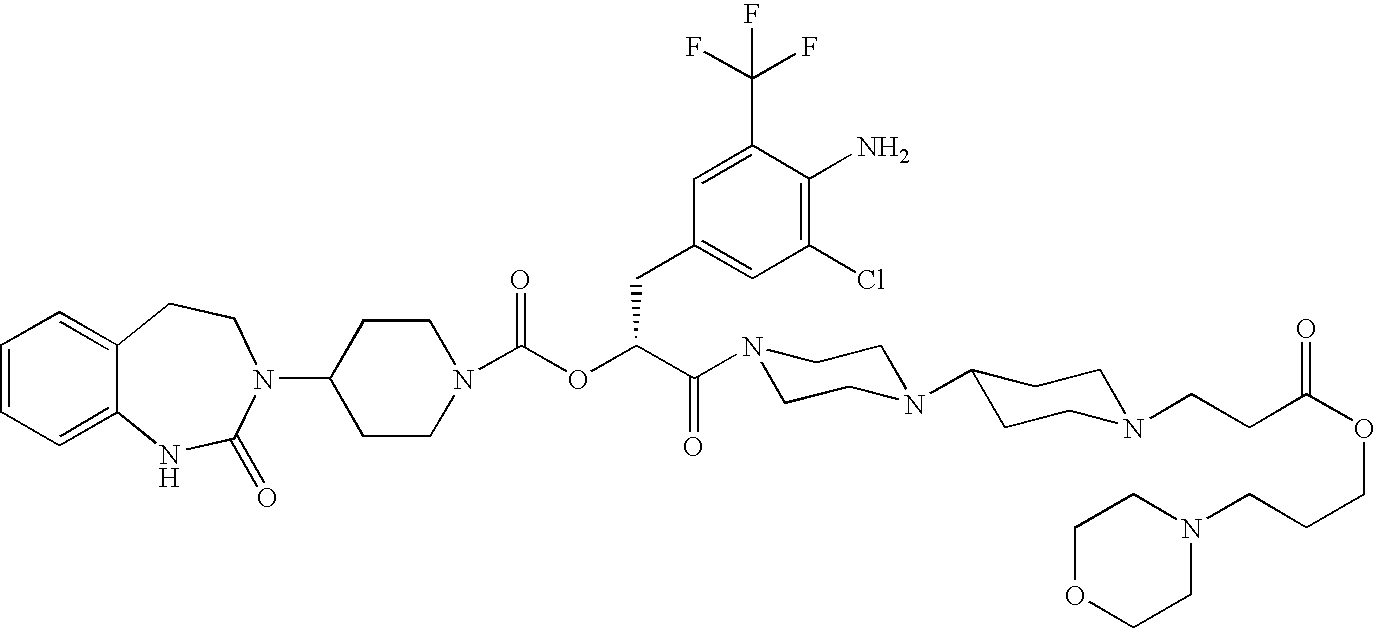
C1=CC=C2C(=C1)CCN(C1CCN(C(OC(C(N3CCN(C4CCN(CCC(OCCCN5CCOCC5)=O)CC4)CC3)=O)CC3=CC(Cl)=C(N)C(C(F)(F)F)=C3)=O)CC1)C(=O)N2
